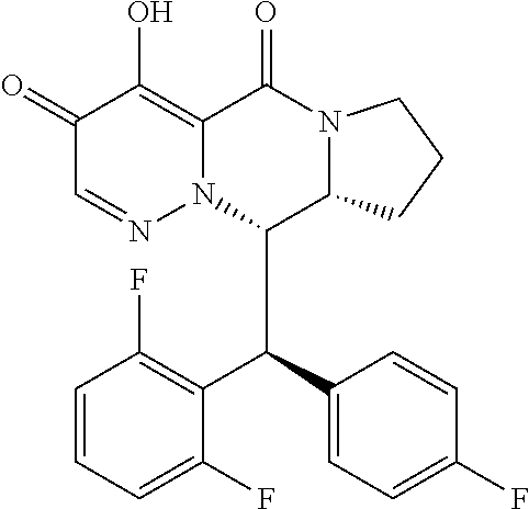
C1(=O)C=NN2C(=C1O)C(=O)N1C(C2C(C2=CC=C(F)C=C2)C2=C(F)C=CC=C2F)CCC1
